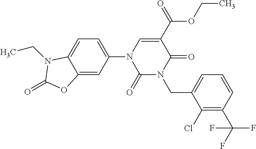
C1(=O)N(CC2=CC=CC(C(F)(F)F)=C2Cl)C(=O)C(C(OCC)=O)=CN1C1=CC=C2C(=C1)OC(=O)N2CC
